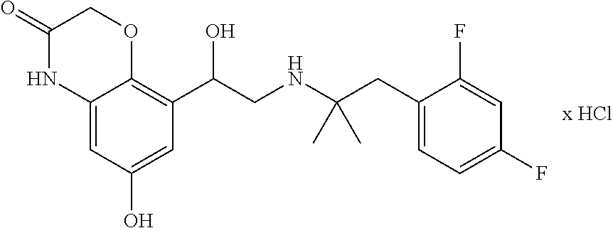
C12=CC(O)=CC(C(CNC(CC3=CC=C(F)C=C3F)(C)C)O)=C1OCC(=O)N2
